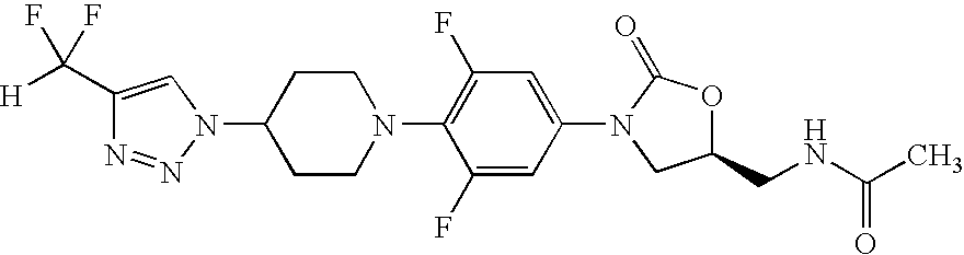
C1(C([H])(F)F)=CN(C2CCN(C3=C(F)C=C(N4CC(CNC(C)=O)OC4=O)C=C3F)CC2)N=N1
